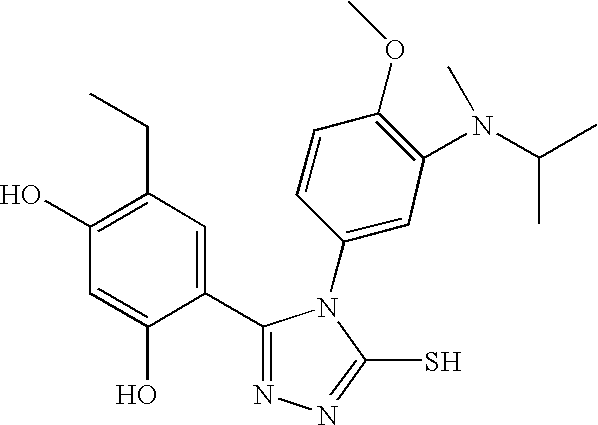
C1=C(O)C(C2=NN=C(S)N2C2=CC(N(C)C(C)C)=C(OC)C=C2)=CC(CC)=C1O
